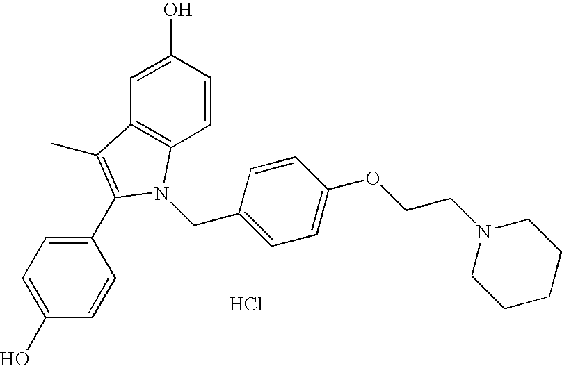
C1=CC(O)=CC2=C1N(CC1=CC=C(OCCN3CCCCC3)C=C1)C(C1=CC=C(O)C=C1)=C2C.Cl
